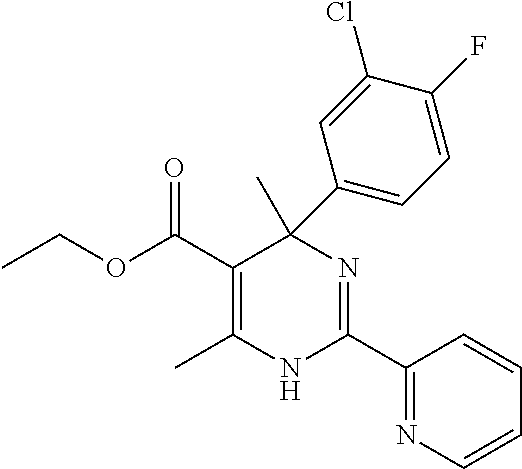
CCOC(C1=C(C)NC(C2=NC=CC=C2)=NC1(C)C1=CC=C(F)C(Cl)=C1)=O
